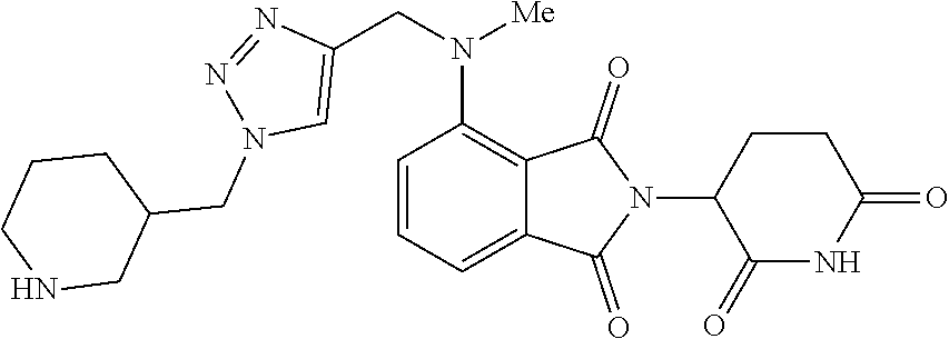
C1=CC=C2C(=C1N(CC1=CN(CC3CCCNC3)N=N1)[Me])C(=O)N(C1C(=O)NC(=O)CC1)C2=O
